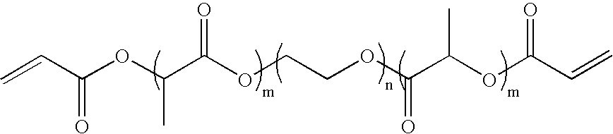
C=CC(OC(C(OCCOC(C(OC(C=C)=O)C)=O)=O)C)=O
